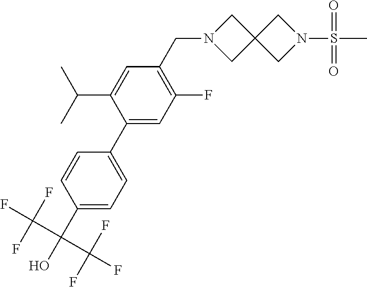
C1(F)=C(CN2CC3(C2)CN(S(C)(=O)=O)C3)C=C(C(C)C)C(C2=CC=C(C(C(F)(F)F)(C(F)(F)F)O)C=C2)=C1
